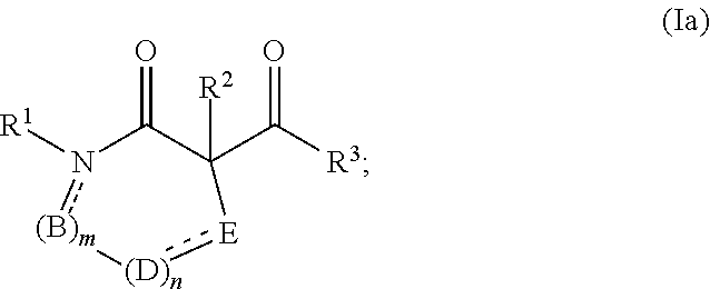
[R1]n1[(B)m][(D)n]:[E]C(C([R3])=O)([R2])C1=O
